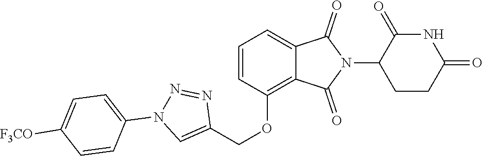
C1(OCC2=CN(C3=CC=C([F3CO])C=C3)N=N2)=C2C(=CC=C1)C(=O)N(C1CCC(=O)NC1=O)C2=O
